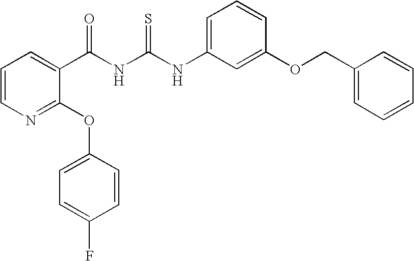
C(NC(NC1=CC=CC(OCC2=CC=CC=C2)=C1)=S)(=O)C1=CC=CN=C1OC1=CC=C(F)C=C1
